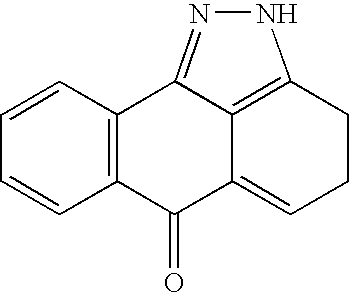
C1=CC=CC2=C1C1=NNC3=C1C(=CCC3)C2=O
